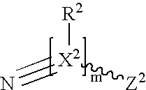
N#[X2]([R2])[Z2]
